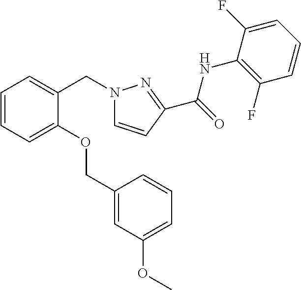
C1=CC=C(OCC2=CC(OC)=CC=C2)C(CN2C=CC(C(=O)NC3=C(F)C=CC=C3F)=N2)=C1
